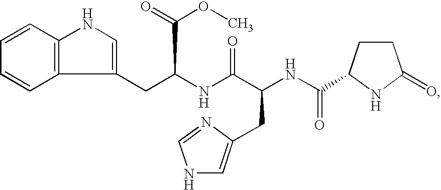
C1(CC(NC(C(NC(=O)C2CCC(=O)N2)CC2=CNC=N2)=O)C(=O)OC)=CNC2=C1C=CC=C2
